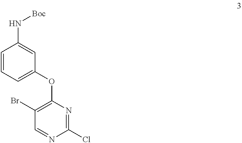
C1=CC=C(OC2=C(Br)C=NC(Cl)=N2)C=C1N[Boc]
